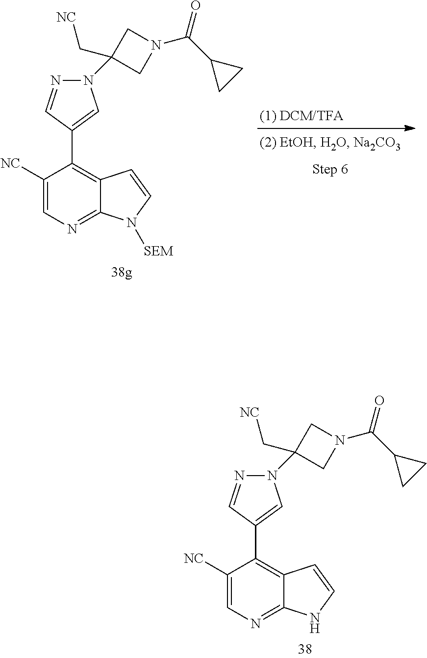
C1=C([NC])C(C2=CN(C3(C[NC])CN(C(C4CC4)=O)C3)N=C2)=C2C(=N1)N([SEM])C=C2.C1=C([NC])C(C2=CN(C3(C[NC])CN(C(C4CC4)=O)C3)N=C2)=C2C(=N1)NC=C2
